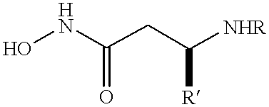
ONC(CC([NHR])[R])=O
